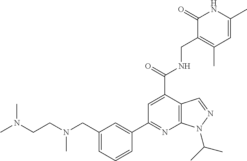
C1(C(=O)NCC2=C(C)C=C(C)NC2=O)=CC(C2=CC(CN(CCN(C)C)C)=CC=C2)=NC2=C1C=NN2C(C)C
